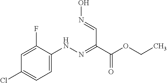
C1=C(F)C(NN=C(C(OCC)=O)C=NO)=CC=C1Cl
